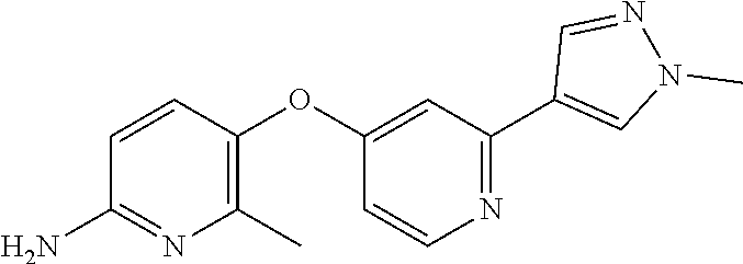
C1=CC(OC2=CC(C3=CN(C)N=C3)=NC=C2)=C(C)N=C1N
